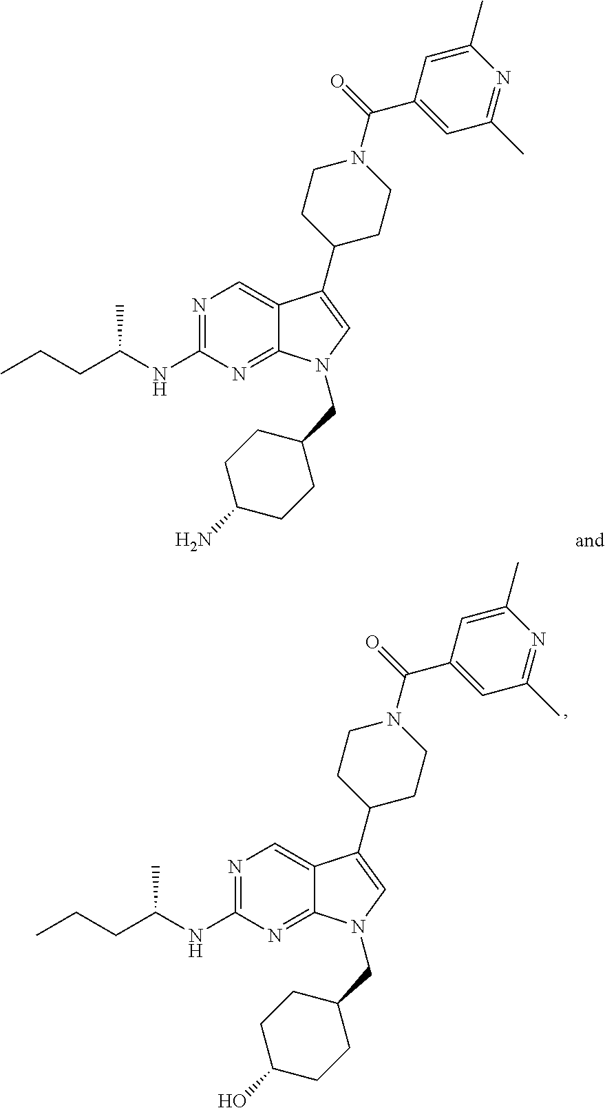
N1=C(NC(CCC)C)N=C2C(=C1)C(C1CCN(C(C3=CC(C)=NC(C)=C3)=O)CC1)=CN2CC1CCC(O)CC1.N1=C(NC(CCC)C)N=C2C(=C1)C(C1CCN(C(C3=CC(C)=NC(C)=C3)=O)CC1)=CN2CC1CCC(N)CC1
